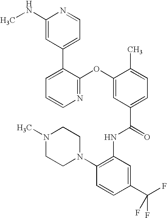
N1=C(OC2=CC(C(=O)NC3=C(N4CCN(C)CC4)C=CC(C(F)(F)F)=C3)=CC=C2C)C(C2=CC=NC(NC)=C2)=CC=C1
